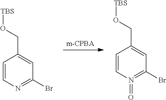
[m-CPBA].C1=CN(=O)=C(Br)C=C1CO[TBS].C1=CN=C(Br)C=C1CO[TBS]
